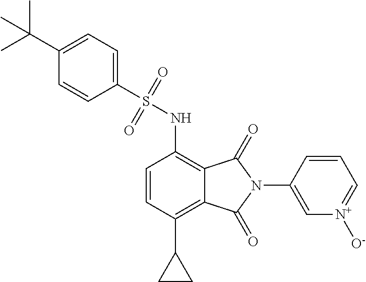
C1=CC(C2CC2)=C2C(=C1NS(C1=CC=C(C(C)(C)C)C=C1)(=O)=O)C(=O)N(C1=C[N+]([O-])=CC=C1)C2=O
